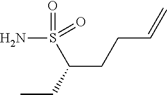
NS(C(CCC=C)CC)(=O)=O
